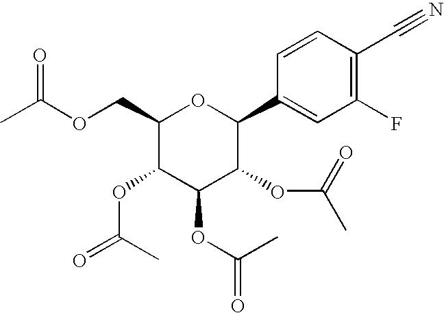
C1(COC(C)=O)C(OC(=O)C)C(OC(=O)C)C(OC(C)=O)C(C2=CC(F)=C(C#N)C=C2)O1
